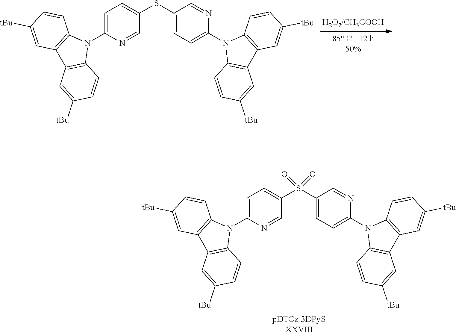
C1=C(N2C3=C(C4=C2C=CC([tBu])=C4)C=C([tBu])C=C3)N=CC(S(C2=CC=C(N3C4=C(C5=C3C=CC([tBu])=C5)C=C([tBu])C=C4)N=C2)(=O)=O)=C1.C1=C(N2C3=C(C4=C2C=CC([tBu])=C4)C=C([tBu])C=C3)N=CC(SC2=CC=C(N3C4=C(C5=C3C=CC([tBu])=C5)C=C([tBu])C=C4)N=C2)=C1
